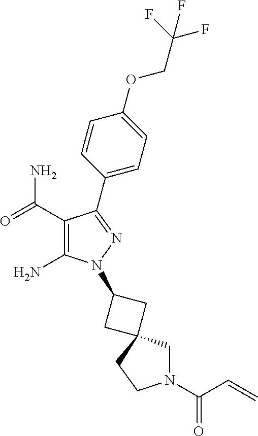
C1(C(=O)N)=C(N)N(C2CC3(C2)CN(C(C=C)=O)CC3)N=C1C1=CC=C(OCC(F)(F)F)C=C1
